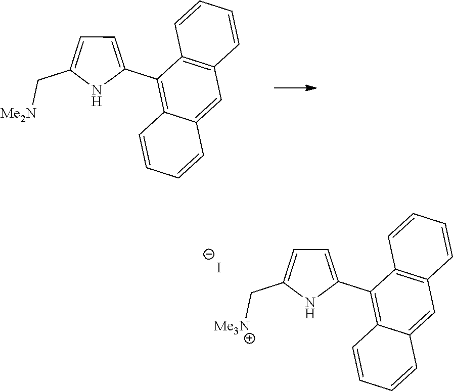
C1(C2=C3C(=CC4=C2C=CC=C4)C=CC=C3)=CC=C(C[Me2N])N1.C1(C2=C3C(=CC4=C2C=CC=C4)C=CC=C3)=CC=C(C[Me3N])N1.[I-]
